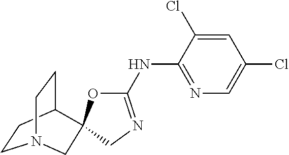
C1CC2CCN1CC21OC(NC2=NC=C(Cl)C=C2Cl)=NC1
